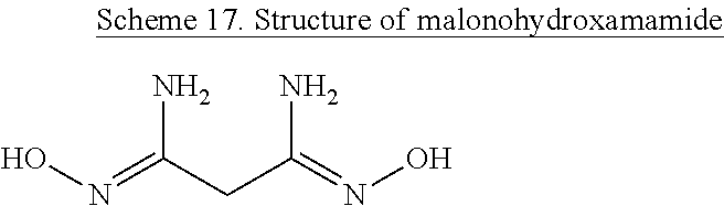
ON=C(CC(=NO)N)N
